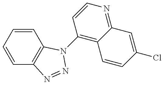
C1=CC=CC2=C1N=NN2C1=C2C(=NC=C1)C=C(Cl)C=C2
